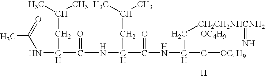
C(NC(C)=O)(C(=O)NC(C(=O)NC(C[CH2CH2NHCNH2]=N)C([OC4H9])([OC4H9])[H])CC(C)C)CC(C)C
